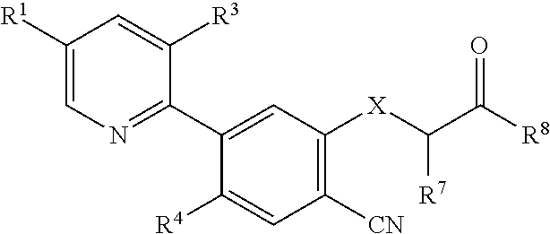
C1([R1])=CN=C(C2=CC([X]C(C([R8])=O)[R7])=C([CN])C=C2[R4])C([R3])=C1
